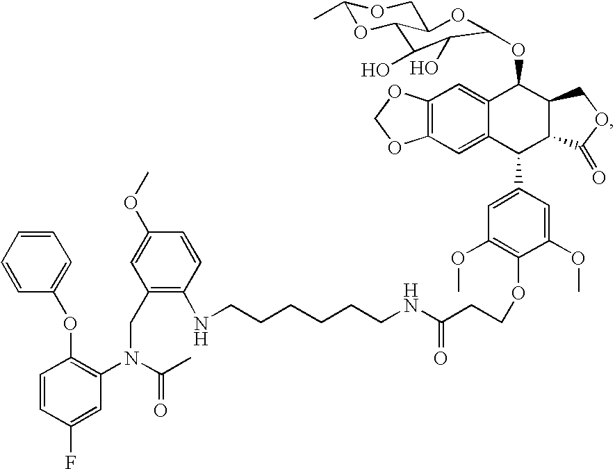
C12=C(C=C3C(=C1)C(OC1C(O)C(O)C4C(O1)COC(C)O4)C1C(C3C3=CC(OC)=C(OCCC(NCCCCCCNC4=C(CN(C5=C(OC6=CC=CC=C6)C=CC(F)=C5)C(=O)C)C=C(OC)C=C4)=O)C(OC)=C3)C(=O)OC1)OCO2
